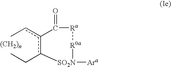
Ccc1c(CC)[SO2N]([Ara])[R0a][Ra]C1=O
